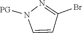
C1=CC(Br)=NN1[PG]
